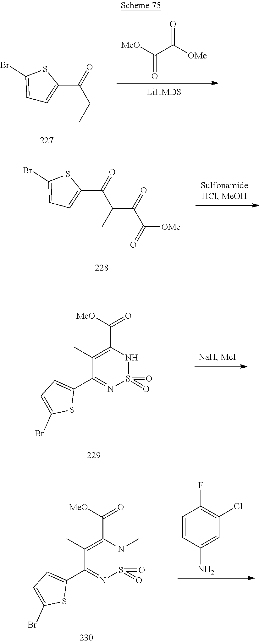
C1=C(Br)SC(C(CC)=O)=C1.[MeO]C(C([OMe])=O)=O.C1=C(Br)SC(C(C(C)C(=O)C(=O)[OMe])=O)=C1.C1(C)=C(C([MeO])=O)NS(=O)(=O)N=C1C1=CC=C(Br)S1.C1(C)=C(C([MeO])=O)N(C)S(=O)(=O)N=C1C1=CC=C(Br)S1.C1=CC(N)=CC(Cl)=C1F
